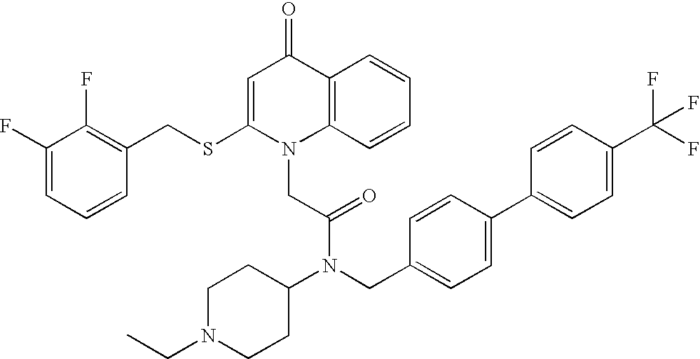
C1=C(SCC2=C(F)C(F)=CC=C2)N(CC(N(C2CCN(CC)CC2)CC2=CC=C(C3=CC=C(C(F)(F)F)C=C3)C=C2)=O)C2=C(C1=O)C=CC=C2
